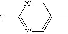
C1=[X]C([T])=[Y]C=C1C
